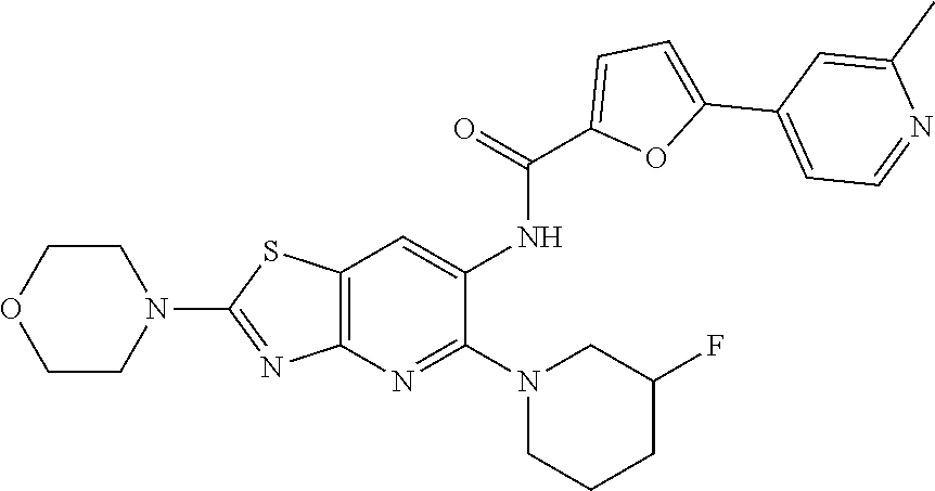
C1COCCN1C1=NC2=C(S1)C=C(NC(=O)C1=CC=C(C3=CC=NC(C)=C3)O1)C(N1CCCC(F)C1)=N2
